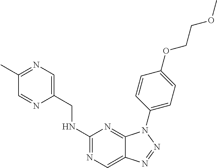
C1(NCC2=CN=C(C)C=N2)=NC=C2C(=N1)N(C1=CC=C(OCCOC)C=C1)N=N2
